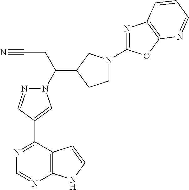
C1(C2=CN(C(CC#N)C3CCN(C4=NC5=C(O4)N=CC=C5)C3)N=C2)=NC=NC2=C1C=CN2
